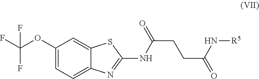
C1(OC(F)(F)F)=CC=C2C(=C1)SC(NC(CCC(N[R5])=O)=O)=N2
